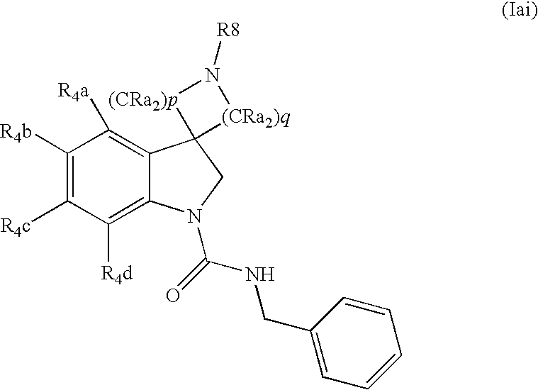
C1([R4b])=C([R4c])C([R4d])=C2C(=C1[R4a])C1(CN2C(NCC2=CC=CC=C2)=O)[(CRa2)q]N([R8])[(CRa2)p]1
